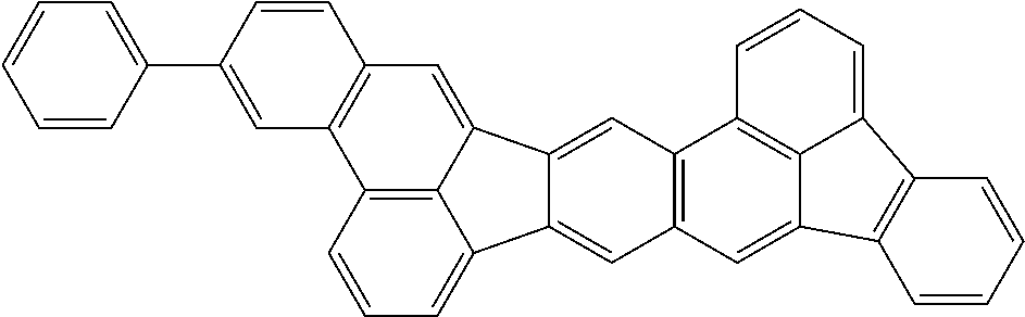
C12=C3C(=CC=C1)C1=CC4=C(C=C1C3=CC1=C2C=C(C2=CC=CC=C2)C=C1)C1=C2C(=C4)C3=C(C2=CC=C1)C=CC=C3
